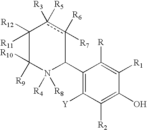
C1([R12])([R11])C([R10])([R9])N([R4])([R8])C(C2=C([Y])C([R2])=C(O)C([R1])=C2[R])c([R7])([R6])c1([R3])[R5]
